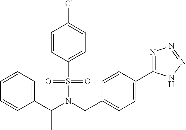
C1=CC=C(C(N(CC2=CC=C(C3=NN=NN3)C=C2)S(=O)(=O)C2=CC=C(Cl)C=C2)C)C=C1
